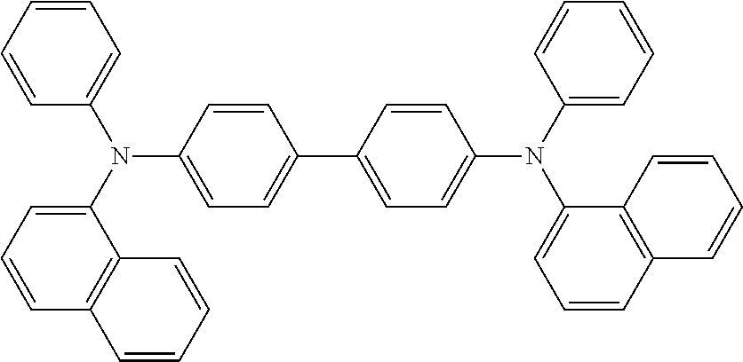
C1(N(C2=CC=CC=C2)C2=CC=C(C3=CC=C(N(C4=CC=CC=C4)C4=CC=CC5=C4C=CC=C5)C=C3)C=C2)=CC=CC2=C1C=CC=C2
